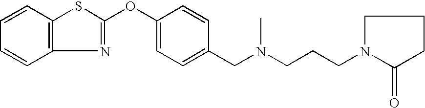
C1=CC2=C(C=C1)N=C(OC1=CC=C(CN(CCCN3CCCC3=O)C)C=C1)S2
